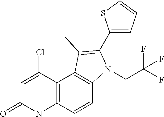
N1C2=C(C(Cl)=CC1=O)C1=C(C=C2)N(CC(F)(F)F)C(C2=CC=CS2)=C1C
